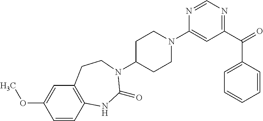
C1C(N2C(=O)NC3=C(C=C(OC)C=C3)CC2)CCN(C2=CC(C(=O)C3=CC=CC=C3)=NC=N2)C1
